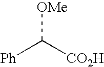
[Ph]C([CO2H])[OMe]
